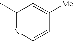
C1(C)=NC=CC([Me])=C1
